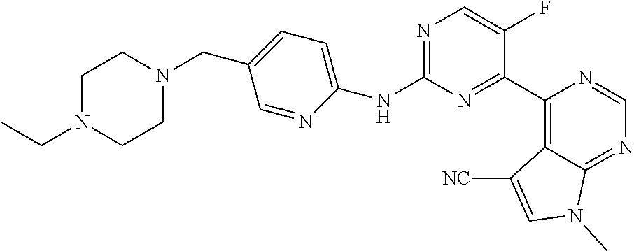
C1(NC2=NC=C(F)C(C3=C4C(=NC=N3)N(C)C=C4[NC])=N2)=CC=C(CN2CCN(CC)CC2)C=N1
